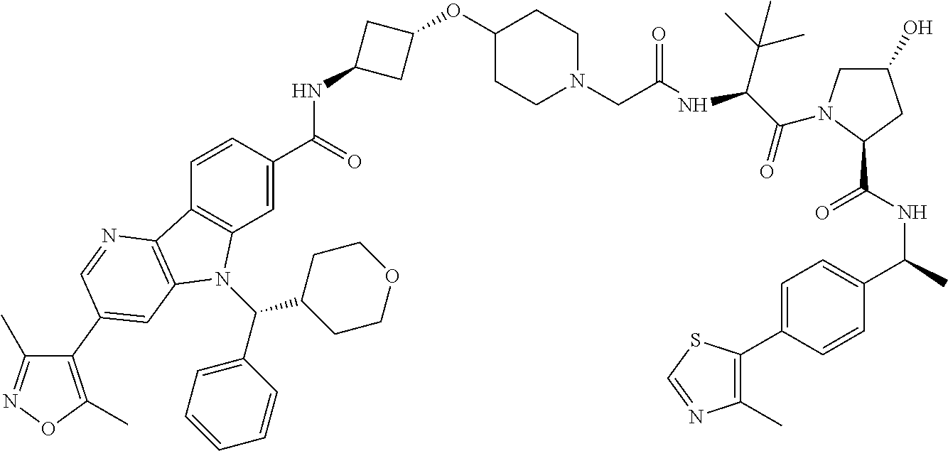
C1=CC(C(=O)NC2CC(OC3CCN(CC(NC(C(=O)N4CC(O)CC4C(NC(C4=CC=C(C5=C(C)N=CS5)C=C4)C)=O)C(C)(C)C)=O)CC3)C2)=CC2=C1C1=C(N2C(C2=CC=CC=C2)C2CCOCC2)C=C(C2=C(C)ON=C2C)C=N1
